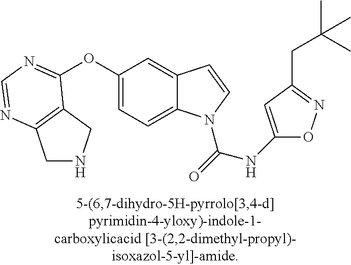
O(C1=CC=C2C(=C1)C=CN2C(=O)NC1=CC(CC(C)(C)C)=NO1)C1=NC=NC2=C1CNC2
